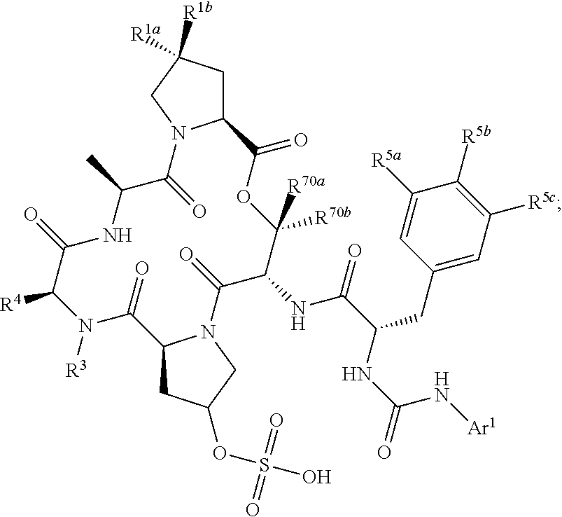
C12CC([R1a])([R1b])CN1C(=O)C(C)NC(=O)C([R4])N([R3])C(=O)C1CC(OS(O)(=O)=O)CN1C(=O)C(NC(C(NC(=O)N[Ar1])CC1=CC([R5c])=C([R5b])C([R5a])=C1)=O)C([R70b])([R70a])OC2=O
